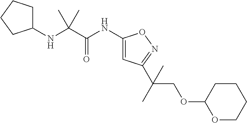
N(C(C(NC1=CC(C(C)(COC2OCCCC2)C)=NO1)=O)(C)C)C1CCCC1
